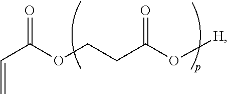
C=CC(OCCC(O[H])=O)=O
